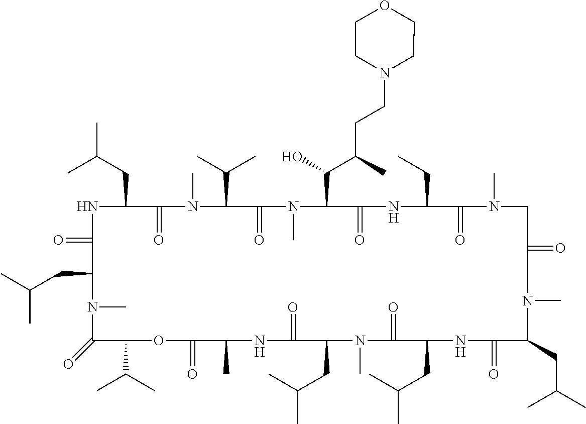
N1C(=O)C(CC(C)C)N(C)C(=O)C(C(C)C)OC(=O)C(C)NC(=O)C(CC(C)C)N(C)C(=O)C(CC(C)C)NC(=O)C(CC(C)C)N(C)C(=O)CN(C)C(=O)C(CC)NC(=O)C(C(O)C(CCN2CCOCC2)C)N(C)C(=O)C(C(C)C)N(C)C(=O)C1CC(C)C
